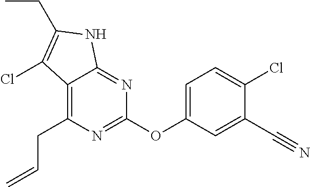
C1(OC2=CC=C(Cl)C(C#N)=C2)=NC(CC=C)=C2C(=N1)NC(CC)=C2Cl
